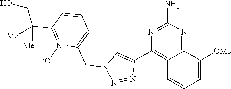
C12=NC(N)=NC(C3=CN(CC4=CC=CC(C([Me])([Me])CO)=[N+]4[-O])N=N3)=C1C=CC=C2[OMe]
